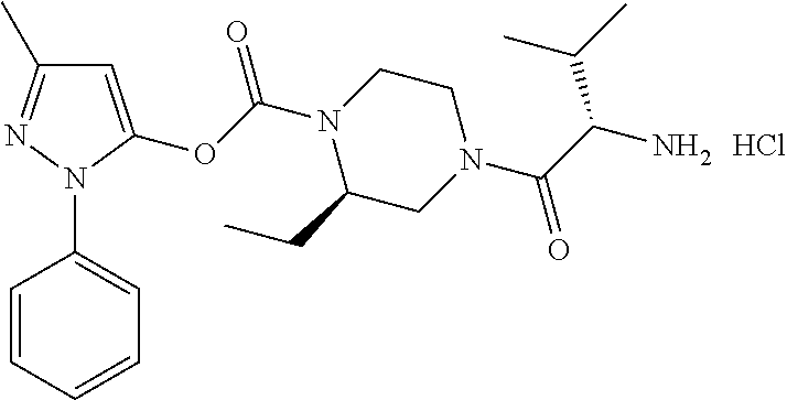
C1=C(OC(N2C(CC)CN(C(C(N)C(C)C)=O)CC2)=O)N(C2=CC=CC=C2)N=C1C.Cl
